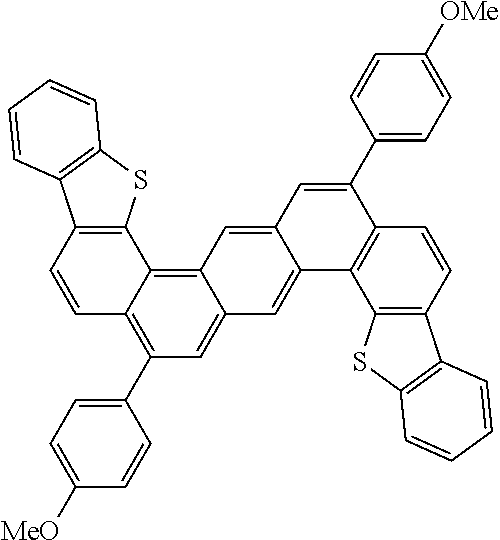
C1=CC2=C(C3=C4C(=CC(C5=CC=C([MeO])C=C5)=C13)C=C1C(=C4)C=C(C3=CC=C([OMe])C=C3)C3=C1C1=C(C=C3)C3=C(S1)C=CC=C3)SC1=C2C=CC=C1
